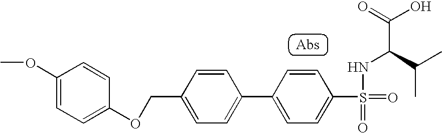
C1(OC)=CC=C(OCC2=CC=C(C3=CC=C(S(=O)(=O)NC(C(C)C)C(O)=O)C=C3)C=C2)C=C1
